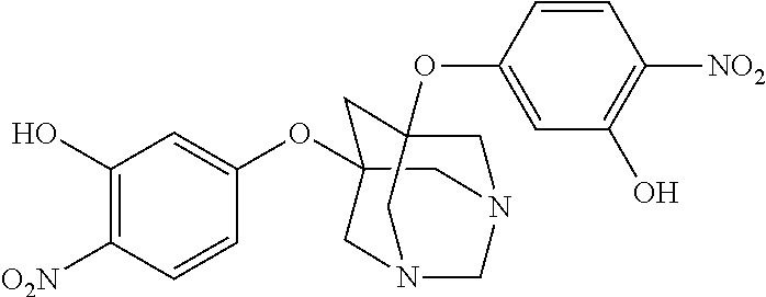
C1C2(OC3=CC(O)=C([O2N])C=C3)CN3CC1(OC1=CC(O)=C([NO2])C=C1)CN(C2)C3
